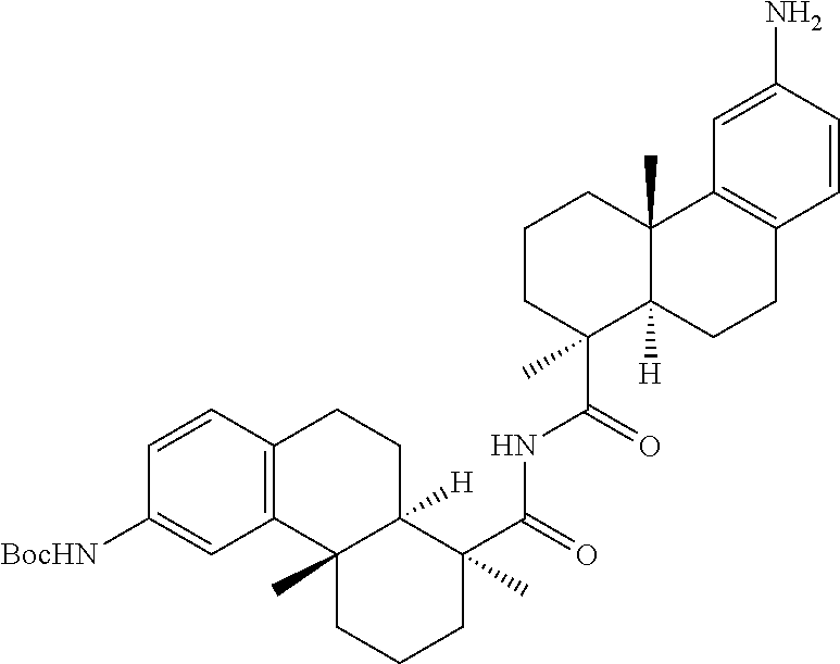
C1=CC2=C(C=C1[BocHN])C1(C)C([H])(CC2)C(C(=O)NC(C2(C)C3([H])C(C)(CCC2)C2=C(CC3)C=CC(N)=C2)=O)(C)CCC1
